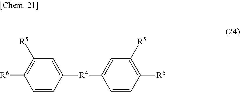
C1=CC([R6])=C([R5])C=C1[R4]C1=CC([R5])=C([R6])C=C1
